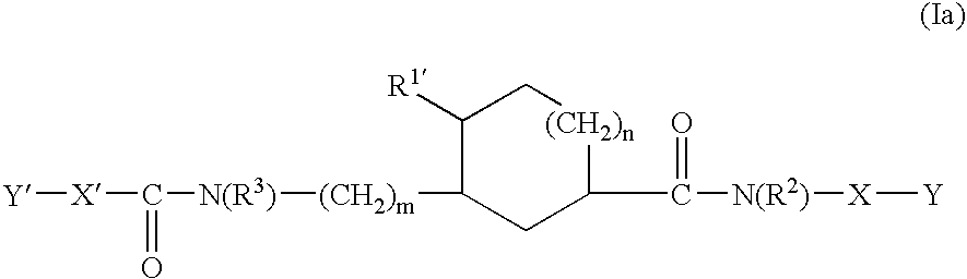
[Y][X]C([N(R3)][(CH2)m]C1C([R1])C[(CH2)n]C(C(=O)[N(R2)][X][Y])C1)=O
